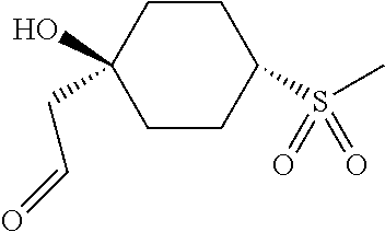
C1CC(O)(CC=O)CCC1S(C)(=O)=O
